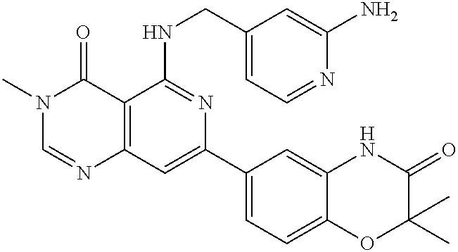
C12=C(C=C(C3=CC=C4C(=C3)NC(=O)C(C)(C)O4)N=C1NCC1=CC=NC(N)=C1)N=CN(C)C2=O
